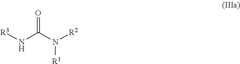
[R3]NC(N([R2])[R1])=O
